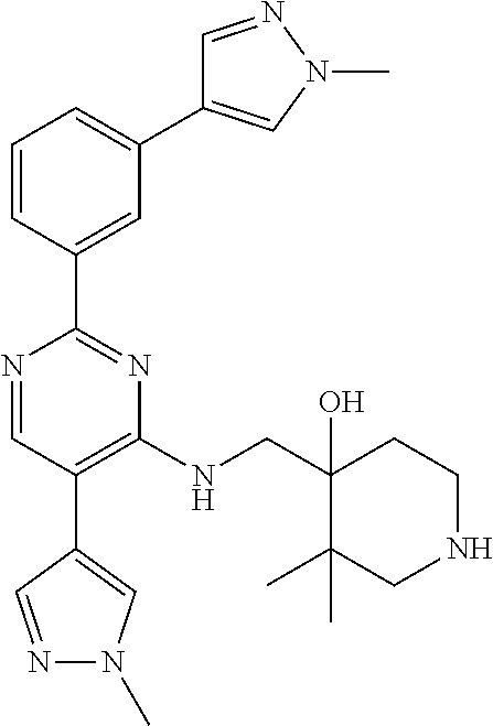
C1=C(C2=NC(NCC3(O)C(C)(C)CNCC3)=C(C3=CN(C)N=C3)C=N2)C=CC=C1C1=CN(C)N=C1
